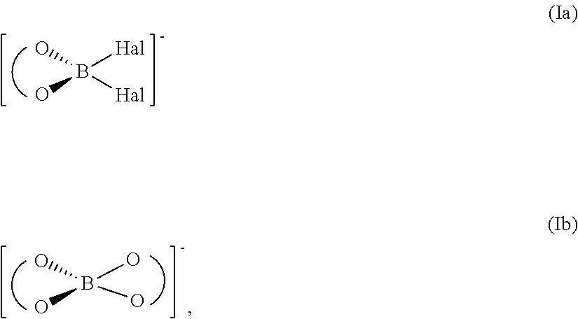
[Hal]B(O)([Hal])O.B(O)(O)(O)O
